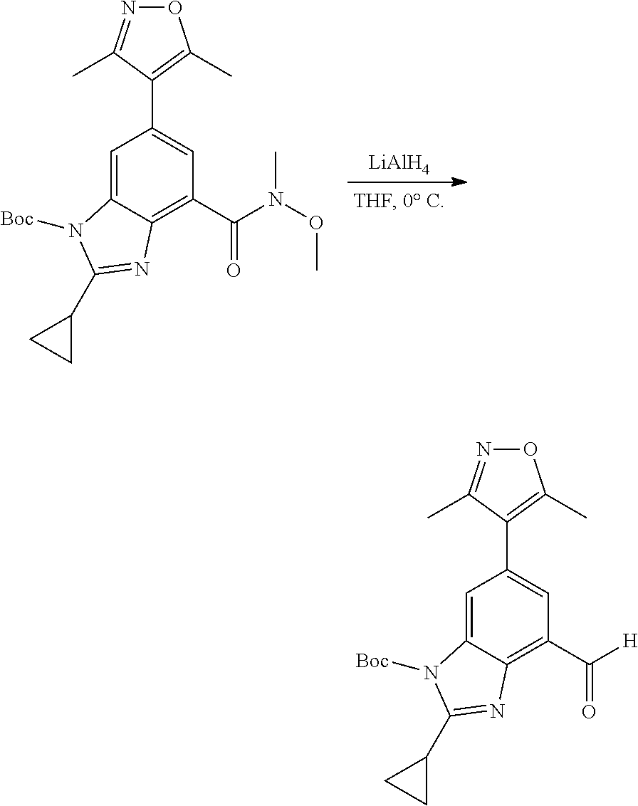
[LiAlH4].C12=CC(C3=C(C)ON=C3C)=CC(C(=O)N(OC)C)=C1N=C(C1CC1)N2[Boc].C12=CC(C3=C(C)ON=C3C)=CC(C(=O)[H])=C1N=C(C1CC1)N2[Boc]
